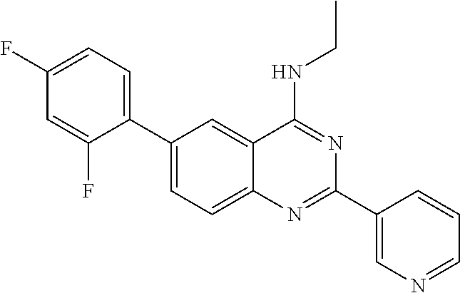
C1(C2=CC=C(F)C=C2F)=CC=C2C(=C1)C(NCC)=NC(C1=CN=CC=C1)=N2
